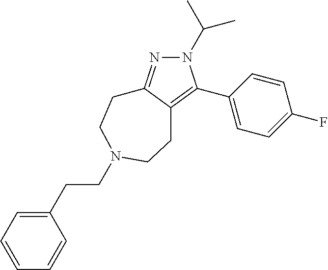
N1(C(C)C)N=C2C(=C1C1=CC=C(F)C=C1)CCN(CCC1=CC=CC=C1)CC2
